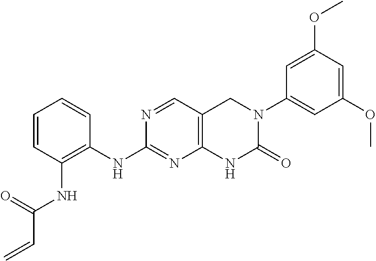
C1(NC2=C(NC(=O)C=C)C=CC=C2)=NC2=C(C=N1)CN(C1=CC(OC)=CC(OC)=C1)C(=O)N2
